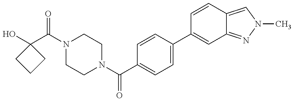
OC1(C(=O)N2CCN(C(=O)C3=CC=C(C4=CC5=NN(C)C=C5C=C4)C=C3)CC2)CCC1
